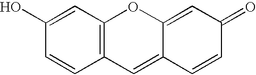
C1=C(O)C=CC2=C1OC1=CC(=O)C=CC1=C2
